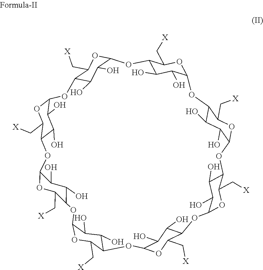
C12C(O)C(O)C(OC1C[X])OC1C(O)C(O)C(OC1C[X])OC1C(O)C(O)C(OC1C[X])OC1C(O)C(O)C(OC1C[X])OC1C(O)C(O)C(OC1C[X])OC1C(O)C(O)C(OC1C[X])OC1C(O)C(O)C(OC1C[X])OC1C(O)C(O)C(O2)OC1C[X]
